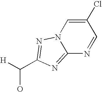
C12=NC(C([H])O)=NN1C=C(Cl)C=N2
